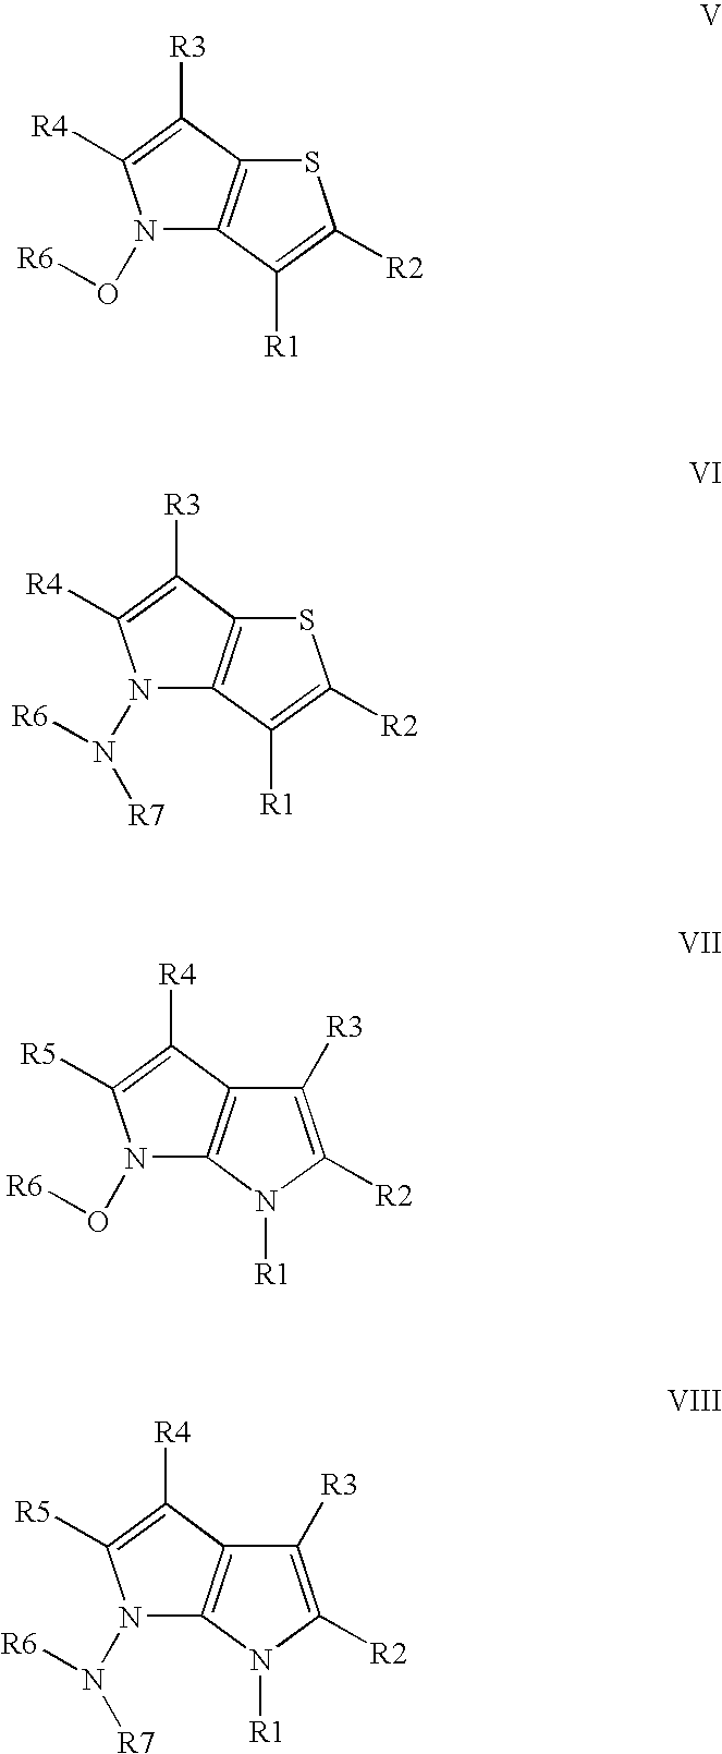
N1(O[R6])C2=C(C([R3])=C1[R4])SC([R2])=C2[R1].N1(N([R6])[R7])C2=C(C([R3])=C1[R4])SC([R2])=C2[R1].N1(O[R6])C2=C(C([R4])=C1[R5])C([R3])=C([R2])N2[R1].N1(N([R6])[R7])C2=C(C([R4])=C1[R5])C([R3])=C([R2])N2[R1]
